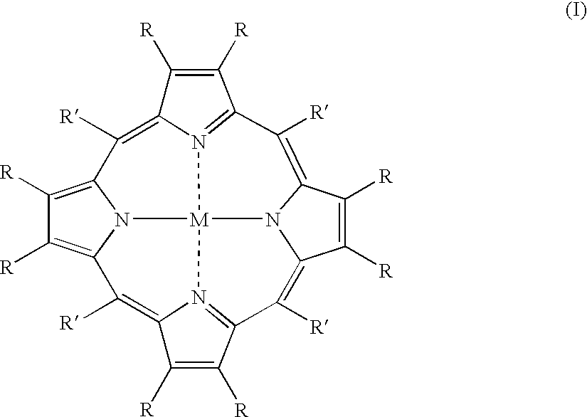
C12=C([R])C3=C([R])C([R])=C4N3[M]35N1=C(C([R])=C2[R])C([R])=C1C([R])=C([R])C(=C([R])C2=N3C(=C4[R])C([R])=C2[R])N15
